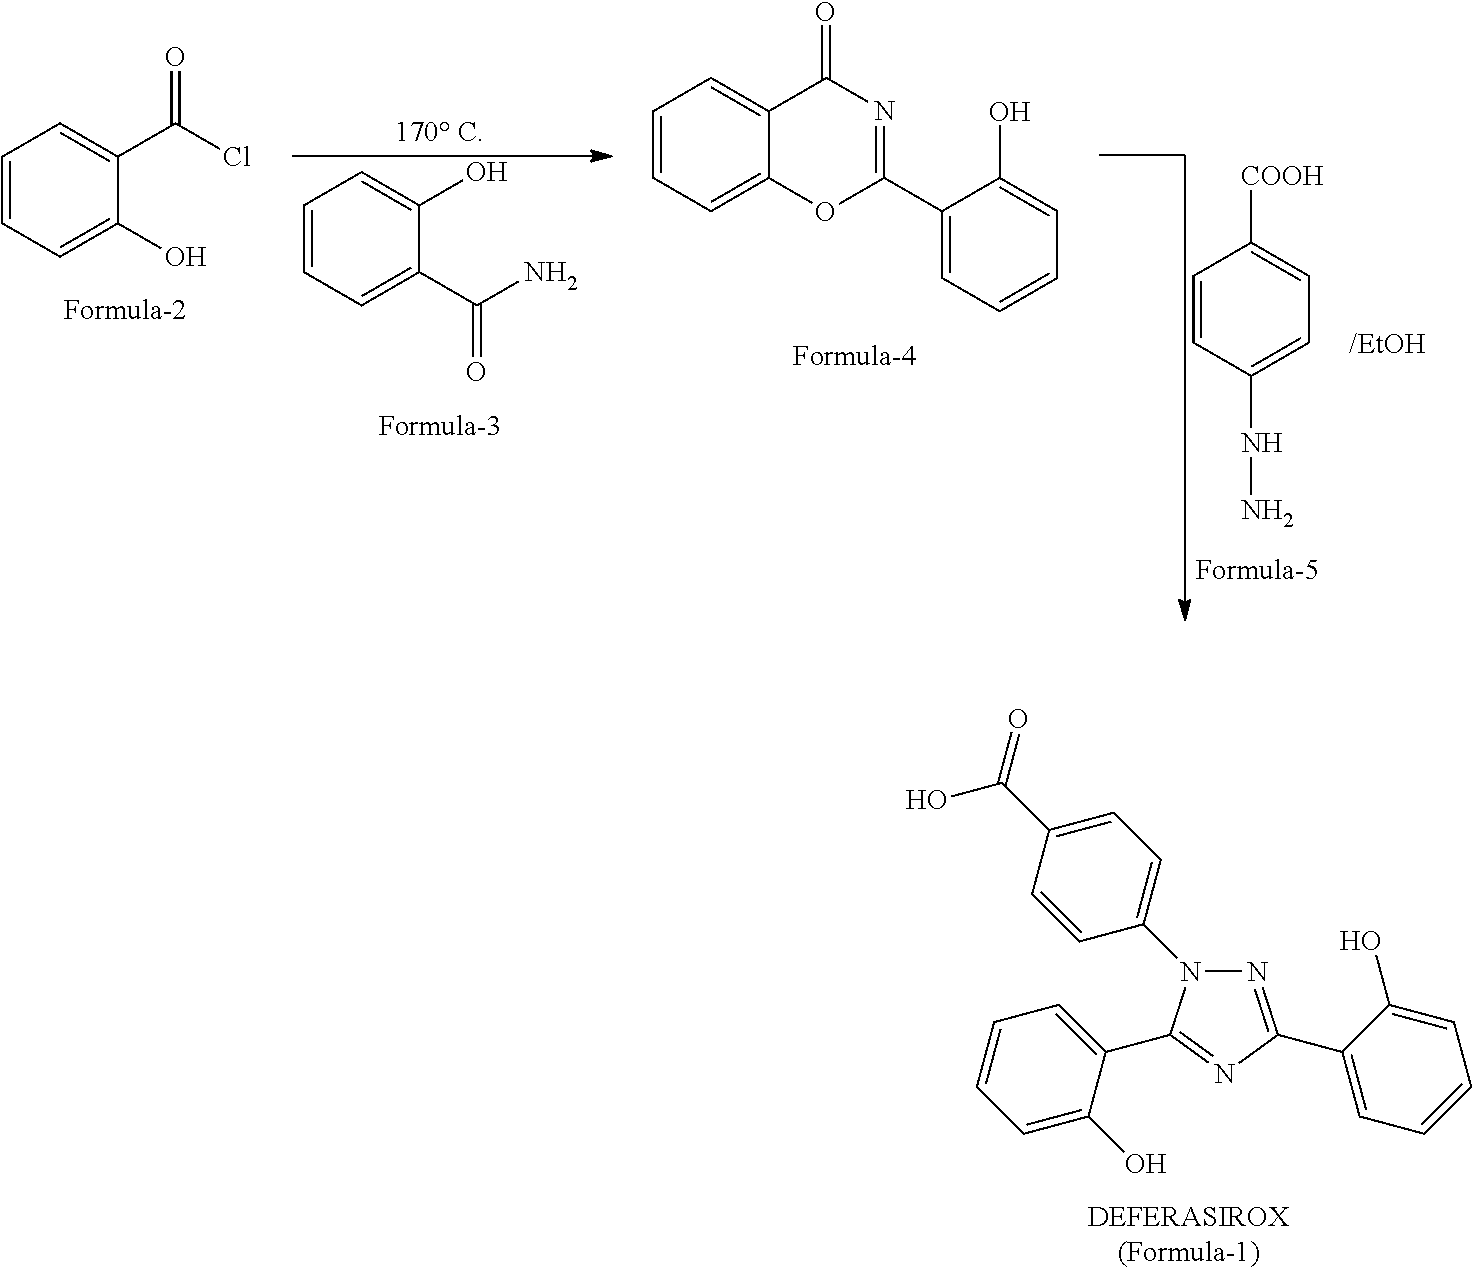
C1=CC=C(O)C(C(Cl)=O)=C1.C1=CC=C(O)C(C(N)=O)=C1.C1=CC=C2C(=C1)C(=O)N=C(C1=CC=CC=C1O)O2.C1=CC(NN)=CC=C1[COOH].N1=C(C2=CC=CC=C2O)N=C(C2=CC=CC=C2O)N1C1=CC=C(C(O)=O)C=C1
